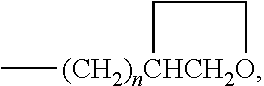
C[(CH2)nCHCH2O]1CC1
